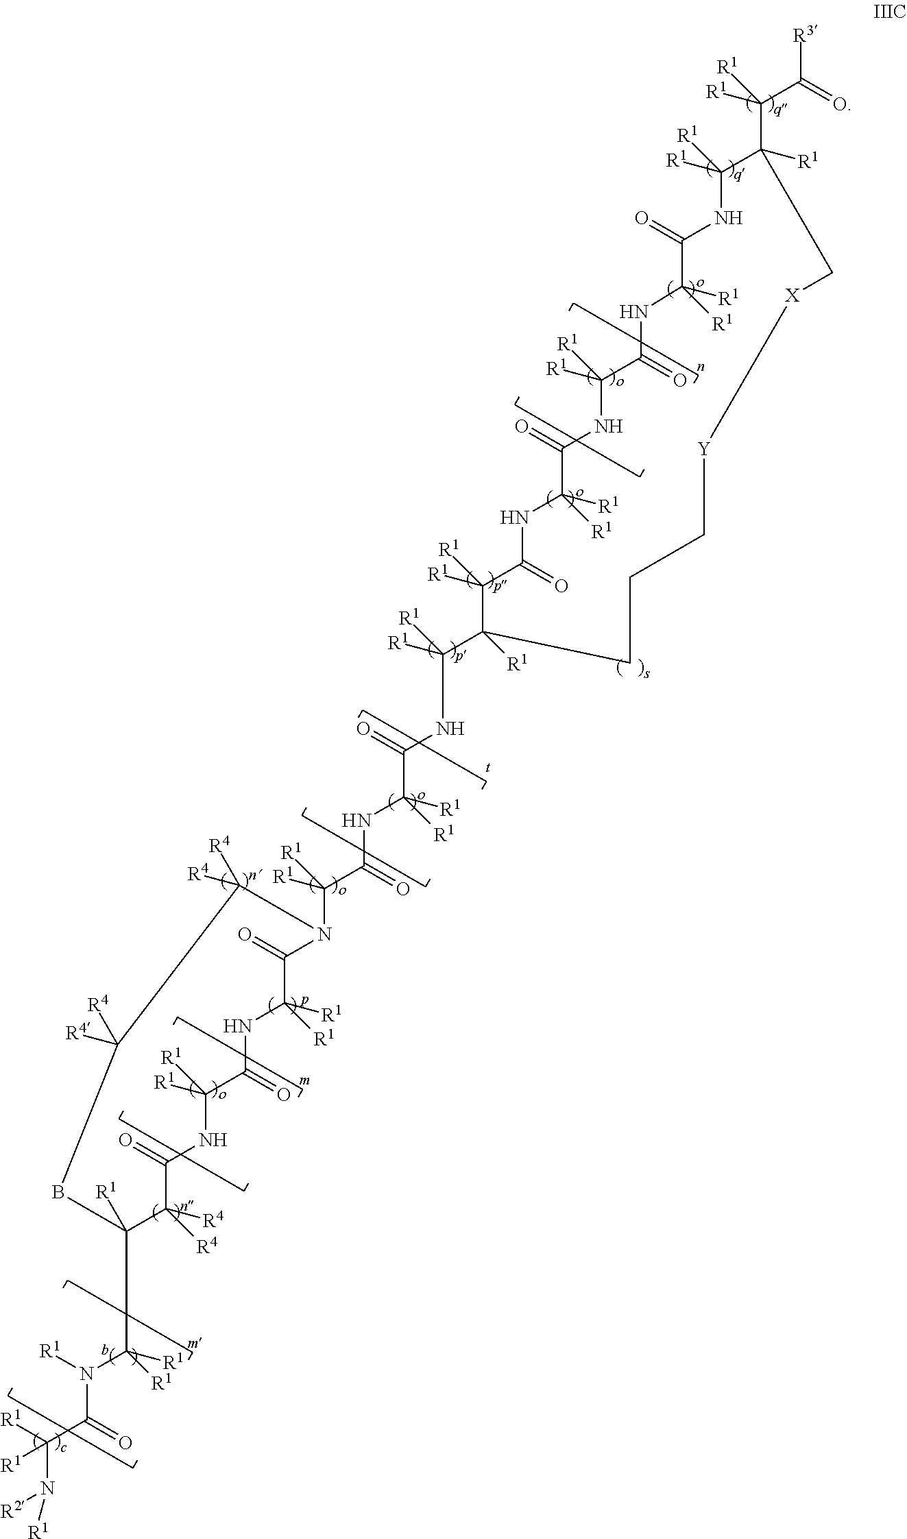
C(NC(C1([R1])CCC[Y][X]CC([R1])(C(C(=O)[R3])([R1])[R1])C([R1])([R1])NC(=O)C([R1])([R1])NC(=O)C([R1])([R1])NC(=O)C([R1])([R1])NC(=O)C1([R1])[R1])([R1])[R1])(=O)C(NC(=O)C(N1C(=O)C([R1])([R1])NC(=O)C([R1])([R1])NC(=O)C([R4])([R4])C(C(N(C(C(N([R2])[R1])([R1])[R1])=O)[R1])([R1])[R1])([R1])BC([R4])([R4])C1([R4])[R4])([R1])[R1])([R1])[R1]
